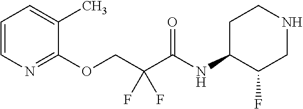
C1=CN=C(OCC(C(NC2C(F)CNCC2)=O)(F)F)C(C)=C1
